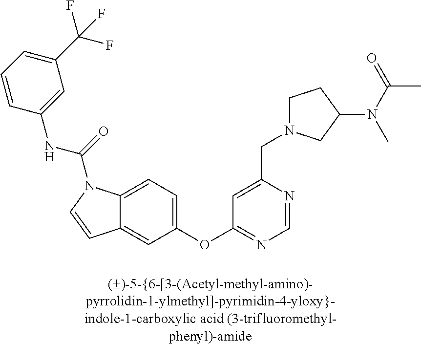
C1=CC(NC(=O)N2C3=CC=C(OC4=NC=NC(CN5CCC(N(C(=O)C)C)C5)=C4)C=C3C=C2)=CC(C(F)(F)F)=C1
